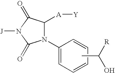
N1(C2=CC=CC=C2)C([A][Y])C(=O)N([J])C1=O.CC(O)[R]
